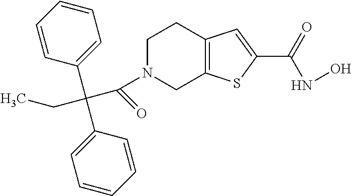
C1N(C(C(C2=CC=CC=C2)(C2=CC=CC=C2)CC)=O)CC2=C(C1)C=C(C(=O)NO)S2
